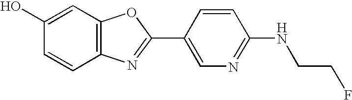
C1(O)=CC2=C(C=C1)N=C(C1=CN=C(NCCF)C=C1)O2
